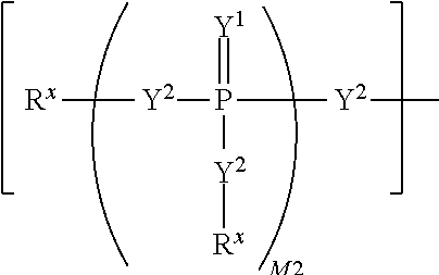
[Rx][Y2]P(=[Y1])([Y2][Rx])[Y2]C
